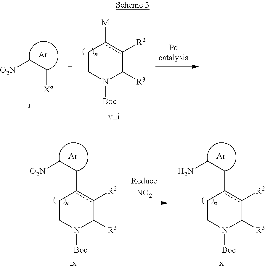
[Ar].[Xa]CC[O2N].C1CN([Boc])C([R3])c([R2])c1[M].C1CN([Boc])C([R3])c([R2])c1CC[O2N].[Ar].C1CN([Boc])C([R3])c([R2])c1CCN.[Ar]
